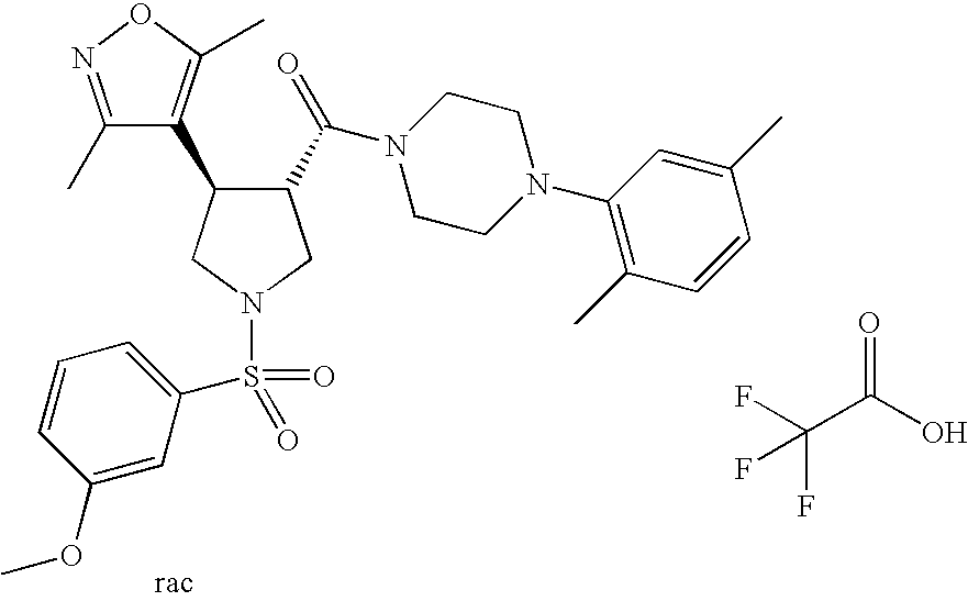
O=C(O)C(F)(F)F.C1(C(=O)N2CCN(C3=C(C)C=CC(C)=C3)CC2)C(C2=C(C)ON=C2C)CN(S(=O)(=O)C2=CC=CC(OC)=C2)C1
